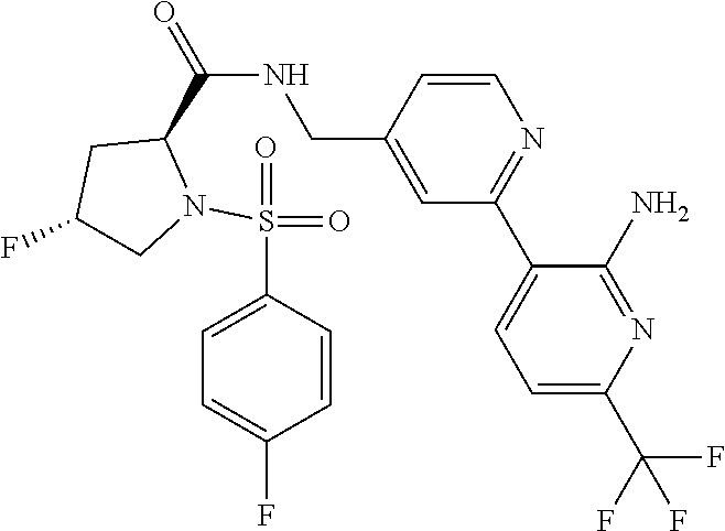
C(C1=CC(C2=CC=C(C(F)(F)F)N=C2N)=NC=C1)NC(C1N(S(=O)(=O)C2=CC=C(F)C=C2)CC(F)C1)=O
